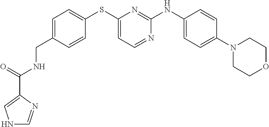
C1(CNC(C2=CNC=N2)=O)=CC=C(SC2=CC=NC(NC3=CC=C(N4CCOCC4)C=C3)=N2)C=C1
